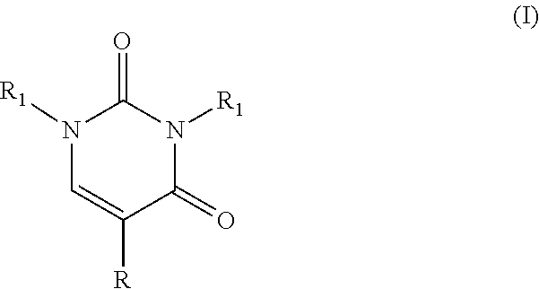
N1([R1])C=C([R])C(=O)N([R1])C1=O
